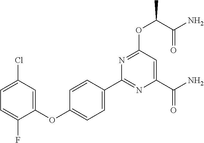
C1(Cl)=CC=C(F)C(OC2=CC=C(C3=NC(C(=O)N)=CC(OC(C)C(=O)N)=N3)C=C2)=C1
